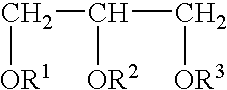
C(C(C[OR3])[OR2])[OR1]
